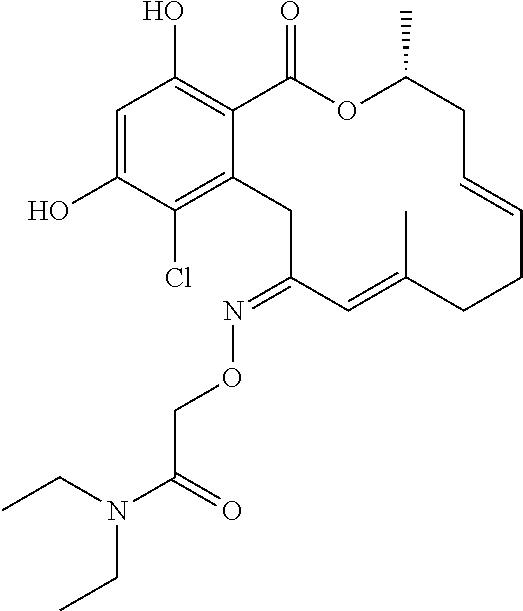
C1=C(O)C(Cl)=C2C(=C1O)C(=O)OC(C)CC=CCCC(C)=CC(=NOCC(N(CC)CC)=O)C2
